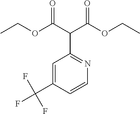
CCOC(C(C(OCC)=O)C1=NC=CC(C(F)(F)F)=C1)=O
